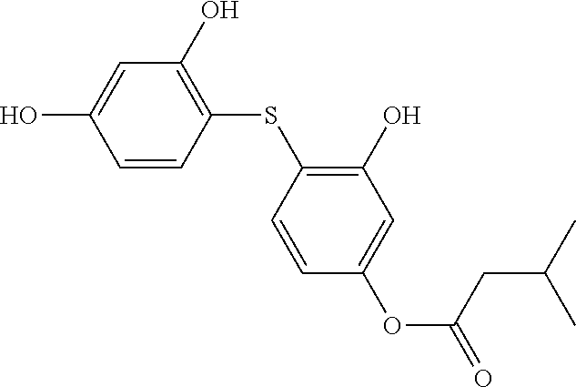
C1=CC(SC2=C(O)C=C(OC(CC(C)C)=O)C=C2)=C(O)C=C1O
